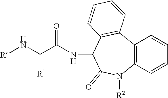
[R]NC(C(NC1C2=C(C3=C(C=CC=C3)N([R2])C1=O)C=CC=C2)=O)[R1]
